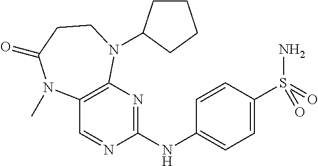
C12=C(N=C(NC3=CC=C(S(=O)(N)=O)C=C3)N=C1)N(C1CCCC1)CCC(=O)N2C
